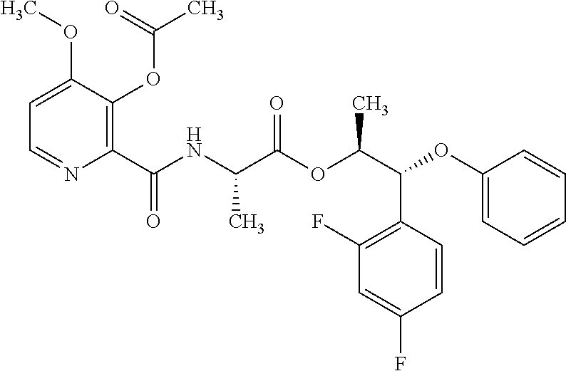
C1=C(OC)C(OC(C)=O)=C(C(NC(C(OC(C(C2=C(F)C=C(F)C=C2)OC2=CC=CC=C2)C)=O)C)=O)N=C1
